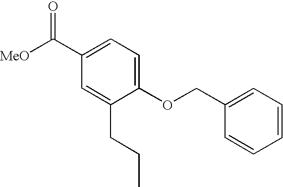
C1(C([MeO])=O)=CC=C(OCC2=CC=CC=C2)C(CCC)=C1
